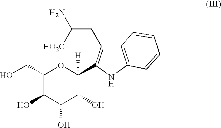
C1(CO)C(O)C(O)C(O)C(C2=C(CC(N)[HO2C])C3=C(N2)C=CC=C3)([H])O1
